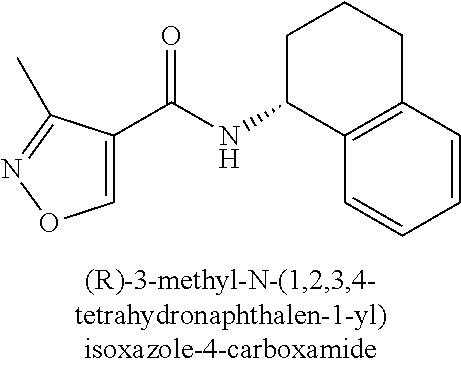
C1(C(NC2C3=C(CCC2)C=CC=C3)=O)=CON=C1C
